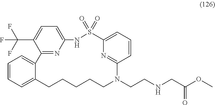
C1=CC=C2C(=C1)C1=NC(=CC=C1C(F)(F)F)NS(=O)(=O)C1=CC=CC(=N1)N(CCNCC(OC)=O)CCCCC2
